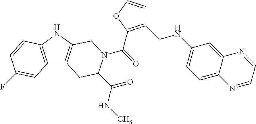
C(=O)(N1C(C(=O)NC)CC2=C(NC3=C2C=C(F)C=C3)C1)C1=C(CNC2=CC=C3C(=C2)N=CC=N3)C=CO1
